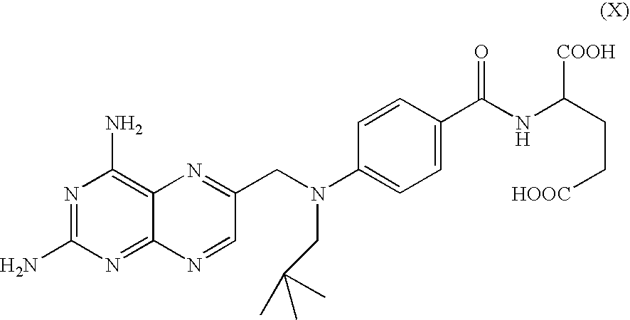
N1=C(N)N=C2C(=C1N)N=C(CN(CC(C)(C)C)C1=CC=C(C(NC(CC[HOOC])[COOH])=O)C=C1)C=N2
